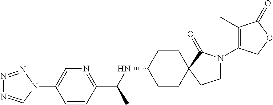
C1CC(NC(C2=NC=C(N3C=NN=N3)C=C2)C)CCC12C(=O)N(C1=C(C)C(=O)OC1)CC2
